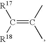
C(=C(C)C)([R17])[R18]
